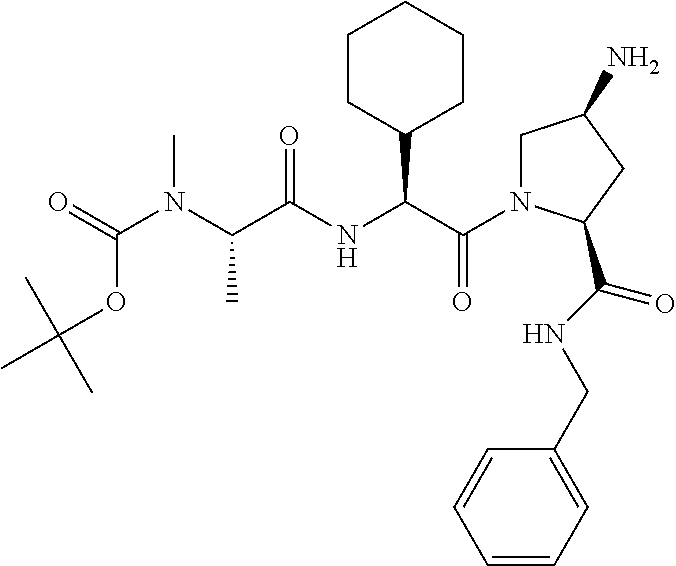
C1N(C(C(NC(C(N(C(=O)OC(C)(C)C)C)C)=O)C2CCCCC2)=O)C(C(NCC2=CC=CC=C2)=O)CC1N
